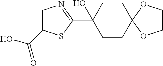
C1CC2(CCC1(C1=NC=C(C(O)=O)S1)O)OCCO2
